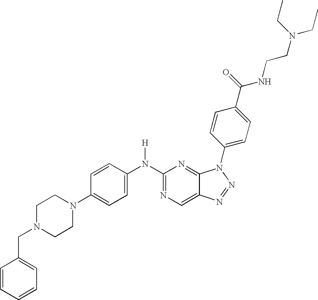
C1(N(C2=CC=C(N3CCN(CC4=CC=CC=C4)CC3)C=C2)[H])=NC=C2C(=N1)N(C1=CC=C(C(=O)NCCN(CC)CC)C=C1)N=N2
